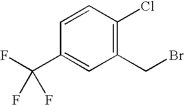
C1=CC(Cl)=C(CBr)C=C1C(F)(F)F
